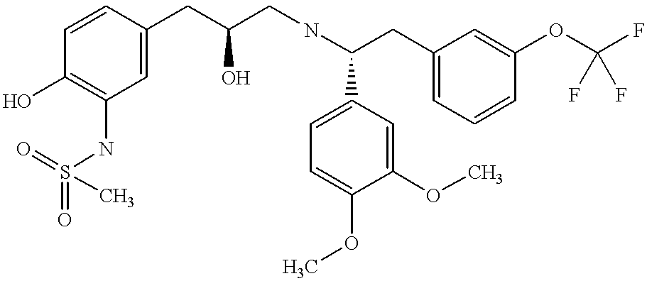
C1=CC(CC(CNC(CC2=CC=CC(OC(F)(F)F)=C2)C2=CC=C(OC)C(OC)=C2)O)=CC(NS(=O)(C)=O)=C1O
